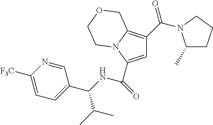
C1=C(C(=O)[HN]C(C(C)C)C2=CC=C([F3C])N=C2)N2C(=C1C(=O)N1C(C)CCC1)COCC2
